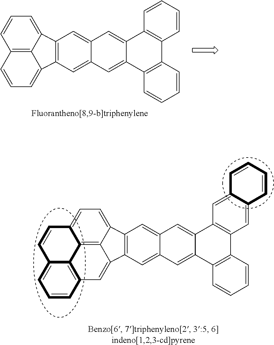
C12=C(C=C3C(=C1)C=C1C(=C3)C3=C(C4=C1C=CC=C4)C=CC=C3)C1=CC=CC3=C1C2=CC=C3.C12=C(C=C3C(=C1)C=C1C(=C3)C3=C(C4=C1C=CC=C4)C=C1C(=C3)C=CC=C1)C1=CC=C3C4=C1C2=CC1=C4C(=CC=C1)C=C3
